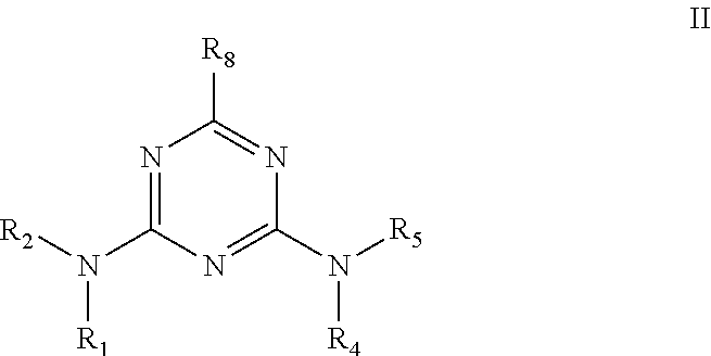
N1=C(N([R2])[R1])N=C(N([R5])[R4])N=C1[R8]
